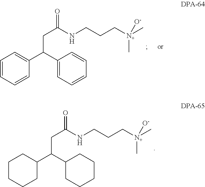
C1=CC=CC(C(C2=CC=CC=C2)CC(NCCC[N+](C)(C)[O-])=O)=C1.C1CCCC(C(C2CCCCC2)CC(NCCC[N+](C)(C)[O-])=O)C1
